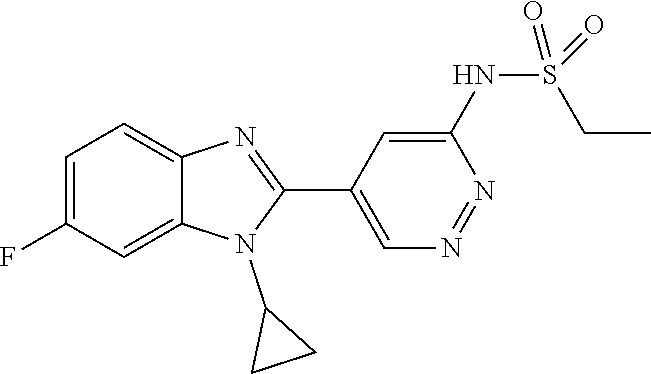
C1=C(F)C=C2C(=C1)N=C(C1=CN=NC(NS(CC)(=O)=O)=C1)N2C1CC1
